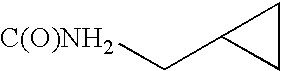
C1CC1C[C(O)NH2]
